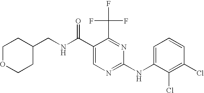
N(C(C1=CN=C(NC2=CC=CC(Cl)=C2Cl)N=C1C(F)(F)F)=O)CC1CCOCC1
